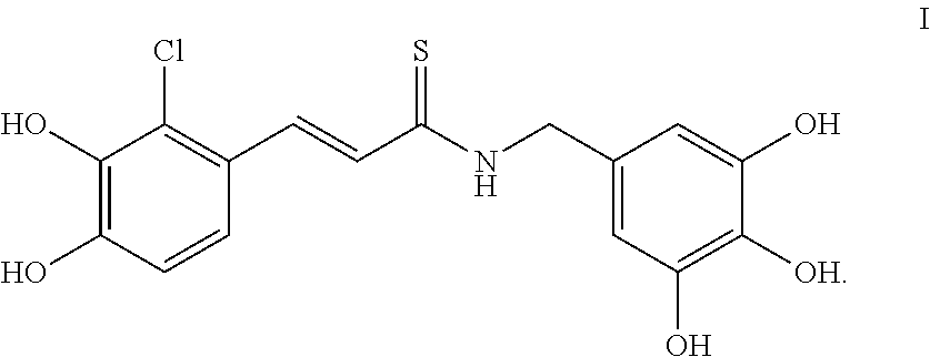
C1(O)=C(O)C=CC(C=CC(NCC2=CC(O)=C([OH])C(O)=C2)=S)=C1Cl
